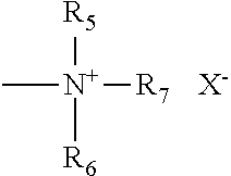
C[N+]([R7])([R5])[R6].[X-]
